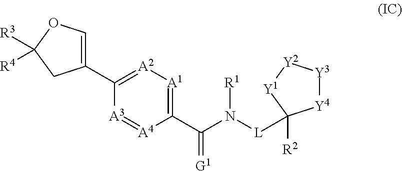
C1(C2=[A2][A1]=C(C(=[G1])N([R1])[L]C3([R2])[Y4][Y3][Y2][Y1]3)[A4]=[A3]2)=COC([R3])([R4])C1
